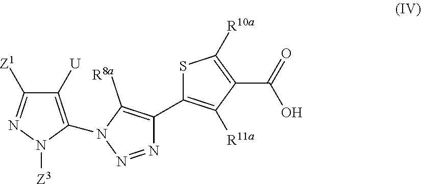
C1([U])=C(N2C([R8a])=C(C3=C([R11a])C(C(=O)O)=C([R10a])S3)N=N2)N([Z3])N=C1[Z1]
